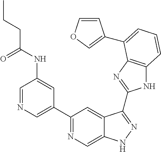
C1=NC=C(C2=NC=C3C(=C2)C(C2=NC4=C(N2)C=CC=C4C2=COC=C2)=NN3)C=C1NC(CCC)=O
